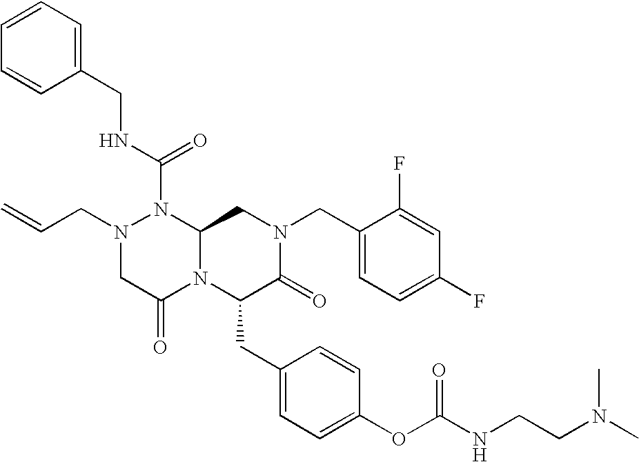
N(C(N1N(CC=C)CC(=O)N2C1CN(CC1=CC=C(F)C=C1F)C(=O)C2CC1=CC=C(OC(NCCN(C)C)=O)C=C1)=O)CC1=CC=CC=C1
